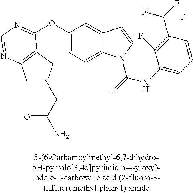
C1N(CC(N)=O)CC2=C1N=CN=C2OC1=CC=C2C(=C1)C=CN2C(=O)NC1=CC=CC(C(F)(F)F)=C1F
